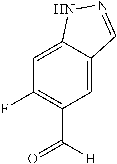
C1=C2C(=CC(F)=C1C(=O)[H])NN=C2
